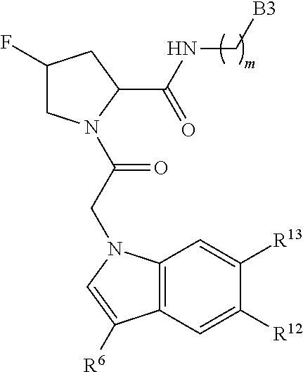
C1(F)CN(C(CN2C3=C(C=C([R12])C([R13])=C3)C([R6])=C2)=O)C(C(NC[B3])=O)C1
